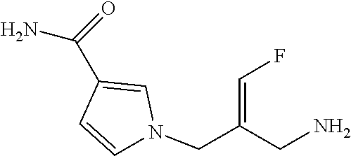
C1=CN(CC(=CF)CN)C=C1C(=O)N
